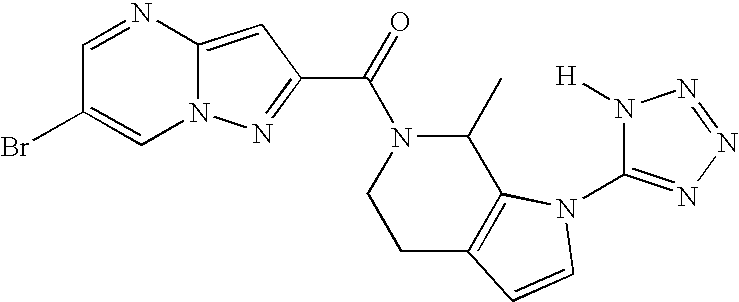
C1=NC2=CC(C(=O)N3C(C)C4=C(CC3)C=CN4C3=NN=NN3[H])=NN2C=C1Br
